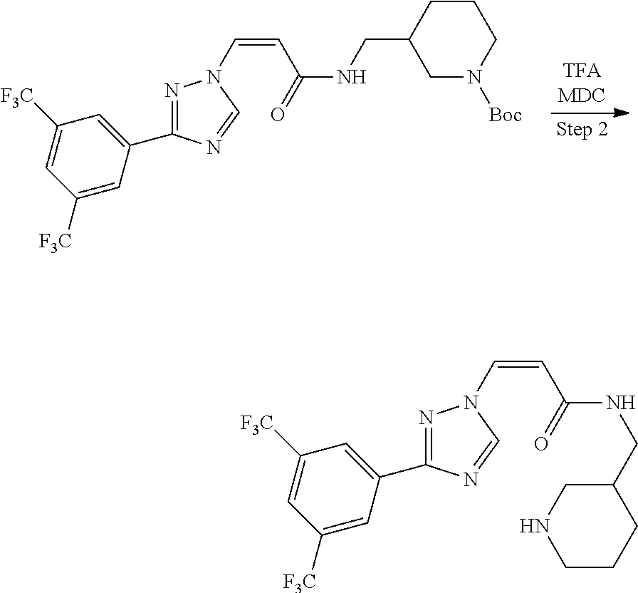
C1([F3C])=CC([F3C])=CC(C2=NN(C=CC(=O)NCC3CN([Boc])CCC3)C=N2)=C1.C1([F3C])=CC([F3C])=CC(C2=NN(C=CC(=O)NCC3CNCCC3)C=N2)=C1
